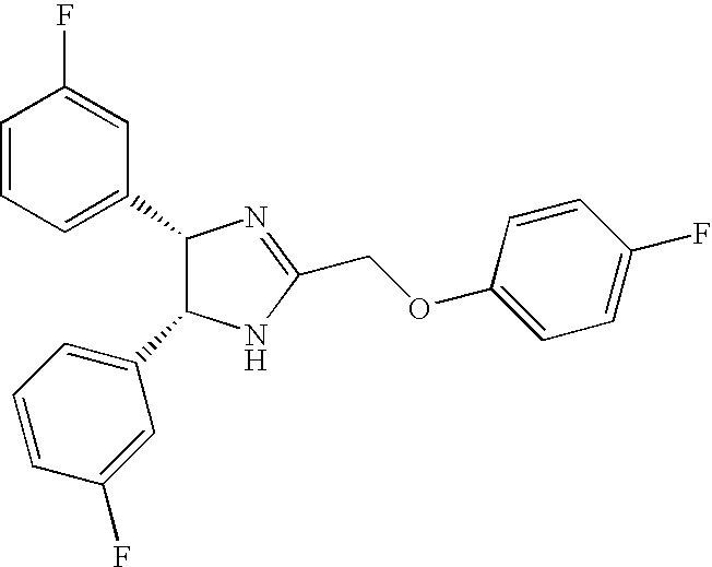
C1(C2=CC=CC(F)=C2)N=C(COC2=CC=C(F)C=C2)NC1C1=CC=CC(F)=C1
